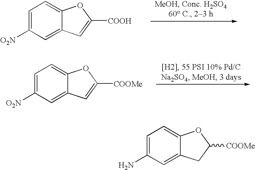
C1=C([NO2])C=C2C(=C1)OC([COOH])=C2.C1=C([NO2])C=C2C(=C1)OC([COOMe])=C2.C1=C(N)C=C2C(=C1)OC([COOMe])C2
